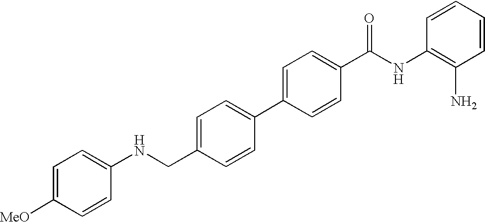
C1=CC(C2=CC=C(C(NC3=C(N)C=CC=C3)=O)C=C2)=CC=C1CNC1=CC=C([MeO])C=C1
